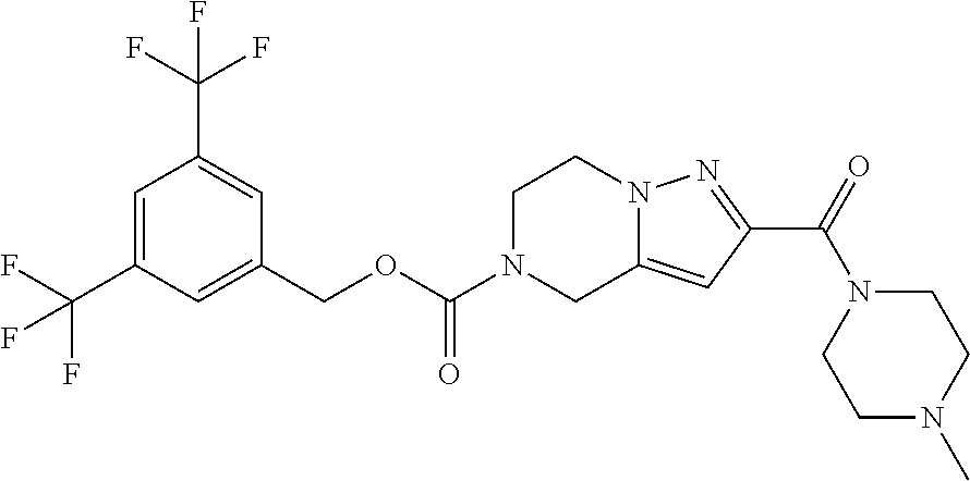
C1(COC(=O)N2CC3=CC(C(=O)N4CCN(C)CC4)=NN3CC2)=CC(C(F)(F)F)=CC(C(F)(F)F)=C1
